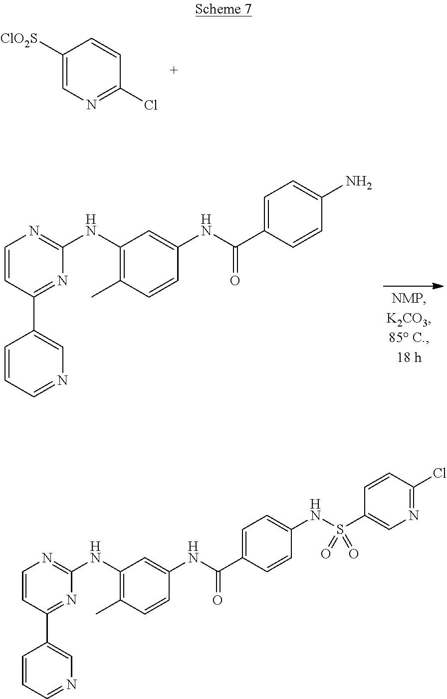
C1(NC2=NC=CC(C3=CN=CC=C3)=N2)=C(C)C=CC(NC(C2=CC=C(N)C=C2)=O)=C1.C1([ClO2S])=CN=C(Cl)C=C1.C1(NC2=NC=CC(C3=CN=CC=C3)=N2)=C(C)C=CC(NC(C2=CC=C(NS(C3=CN=C(Cl)C=C3)(=O)=O)C=C2)=O)=C1
